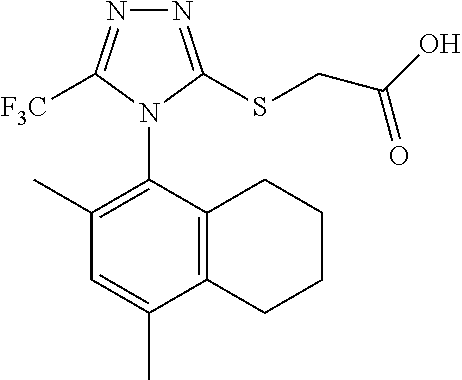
N1=C(SCC(O)=O)N(C2=C(C)C=C(C)C3=C2CCCC3)C([F3C])=N1
